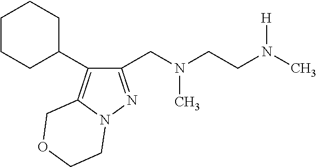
C1(CN(CCN(C)[H])C)=NN2C(=C1C1CCCCC1)COCC2
